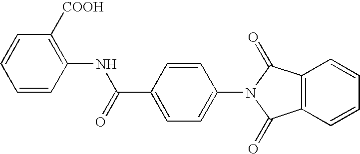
C1=CC([COOH])=C(NC(C2=CC=C(N3C(=O)C4=C(C3=O)C=CC=C4)C=C2)=O)C=C1
